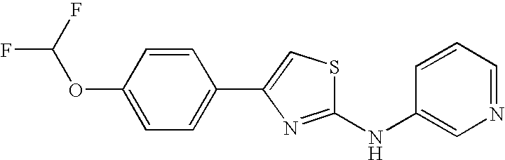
C1(OC(F)F)=CC=C(C2=CSC(NC3=CN=CC=C3)=N2)C=C1
